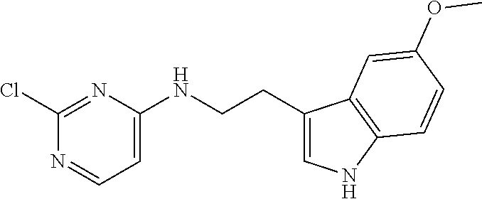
C(NC1=CC=NC(Cl)=N1)CC1=CNC2=C1C=C(OC)C=C2
